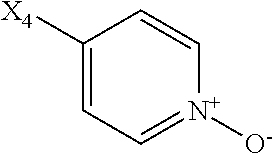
C1([X4])=CC=[N+]([O-])C=C1
